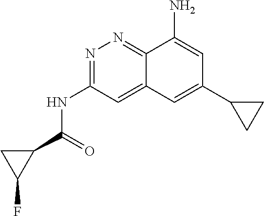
C1(C(=O)NC2=NN=C3C(=C2)C=C(C2CC2)C=C3N)CC1F
